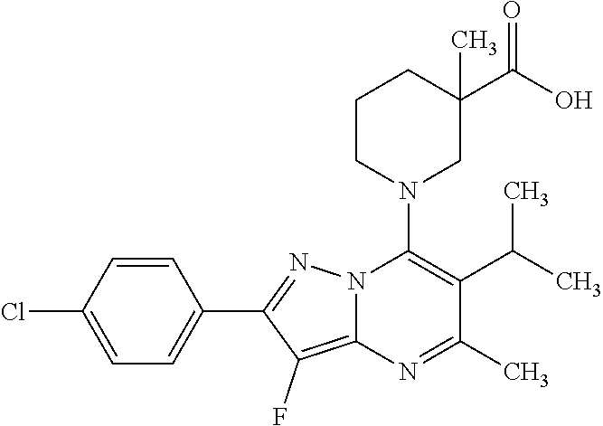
C1=CC(Cl)=CC=C1C1=NN2C(=C1F)N=C(C)C(C(C)C)=C2N1CC(C(O)=O)(C)CCC1
